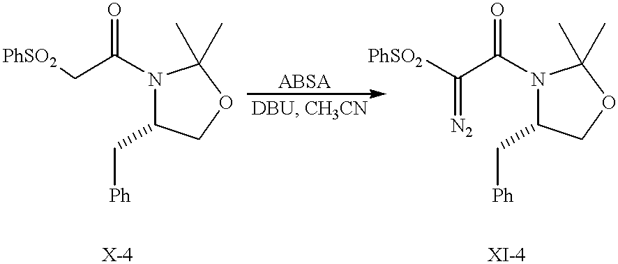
C(C(N1C(C[Ph])COC1(C)C)=O)[PhSO2].C(C(N1C(C[Ph])COC1(C)C)=O)([PhSO2])=[N2]
